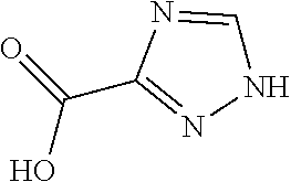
OC(C1=NNC=N1)=O
